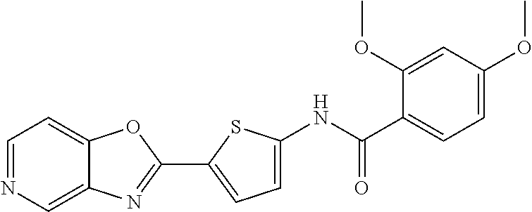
C1(C2=NC3=CN=CC=C3O2)=CC=C(NC(C2=CC=C(OC)C=C2OC)=O)S1
